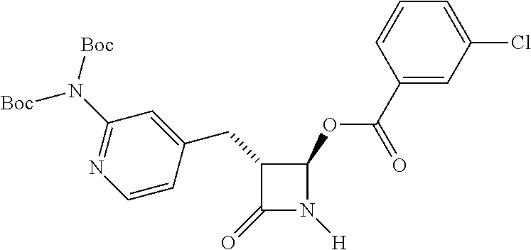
C1(CC2C(=O)N([H])C2OC(C2=CC(Cl)=CC=C2)=O)=CC(N([Boc])[Boc])=NC=C1
